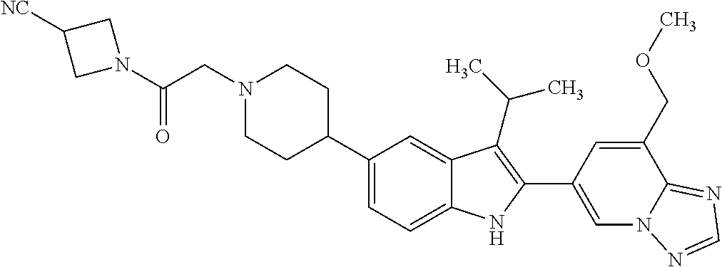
N1(CC(N2CC([NC])C2)=O)CCC(C2=CC=C3C(=C2)C(C(C)C)=C(C2=CN4C(=NC=N4)C(COC)=C2)N3)CC1
